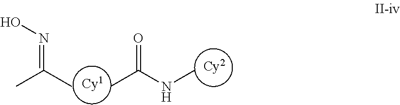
[Cy1].[Cy2].CC(C)=NO.CC(=O)NC
